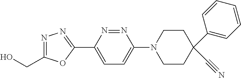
OCC1=NN=C(C2=CC=C(N3CCC(C4=CC=CC=C4)(C#N)CC3)N=N2)O1
